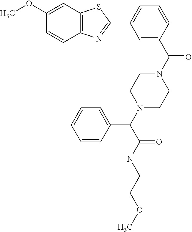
C12=C(C=C(OC)C=C1)SC(C1=CC=CC(C(N3CCN(C(C(NCCOC)=O)C4=CC=CC=C4)CC3)=O)=C1)=N2
